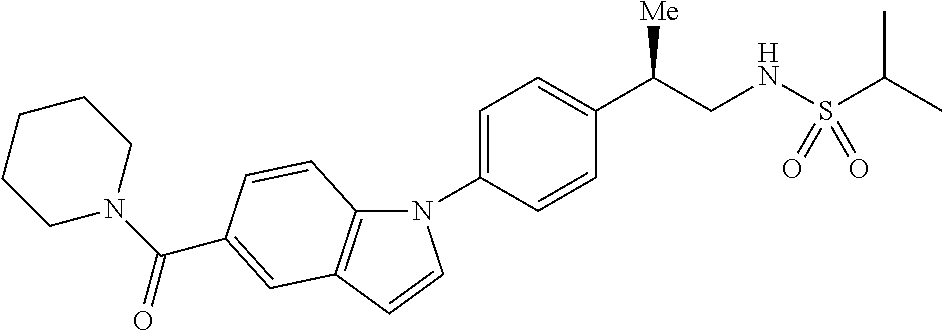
N1(C2=CC=C(C(CNS(C(C)C)(=O)=O)[Me])C=C2)C2=C(C=C1)C=C(C(N1CCCCC1)=O)C=C2
